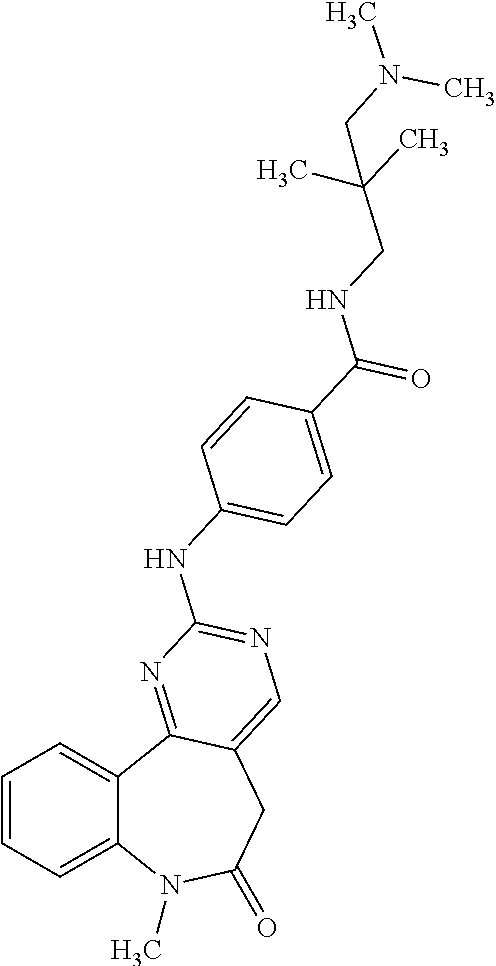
C1=CC=C2C(=C1)C1=NC(NC3=CC=C(C(=O)NCC(C)(C)CN(C)C)C=C3)=NC=C1CC(=O)N2C
